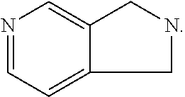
N1=CC=C2CNCC2=C1
